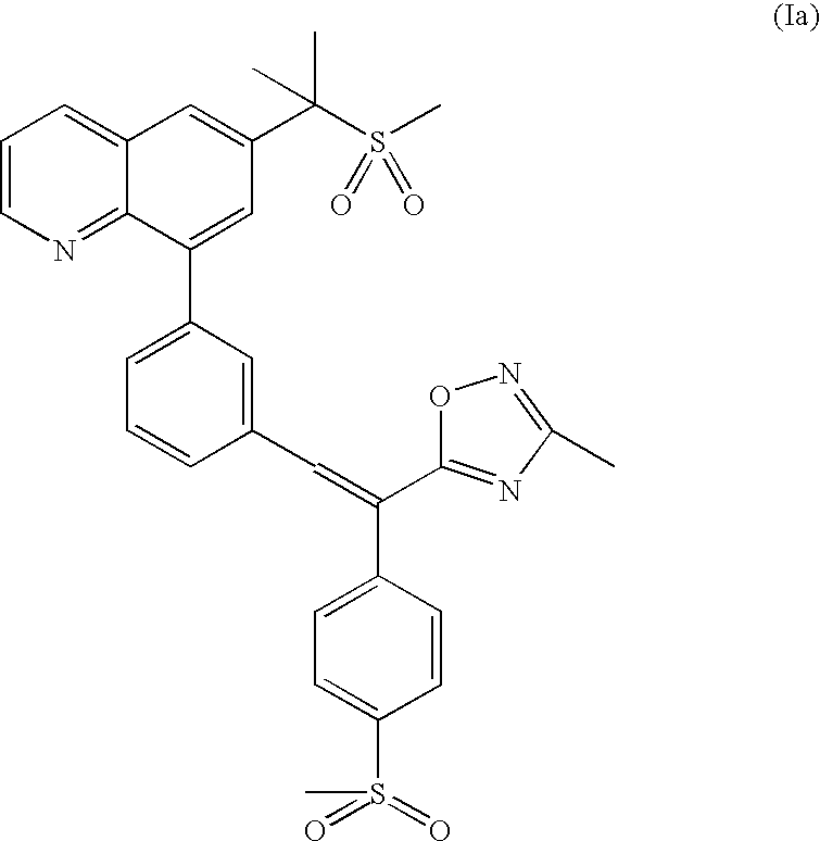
C1=CN=C2C(=C1)C=C(C(S(C)(=O)=O)(C)C)C=C2C1=CC=CC(C=C(C2=NC(C)=NO2)C2=CC=C(S(C)(=O)=O)C=C2)=C1
